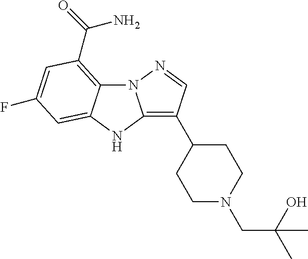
N12C3=C(C(=O)N)C=C(F)C=C3NC1=C(C1CCN(CC(C)(O)C)CC1)C=N2
